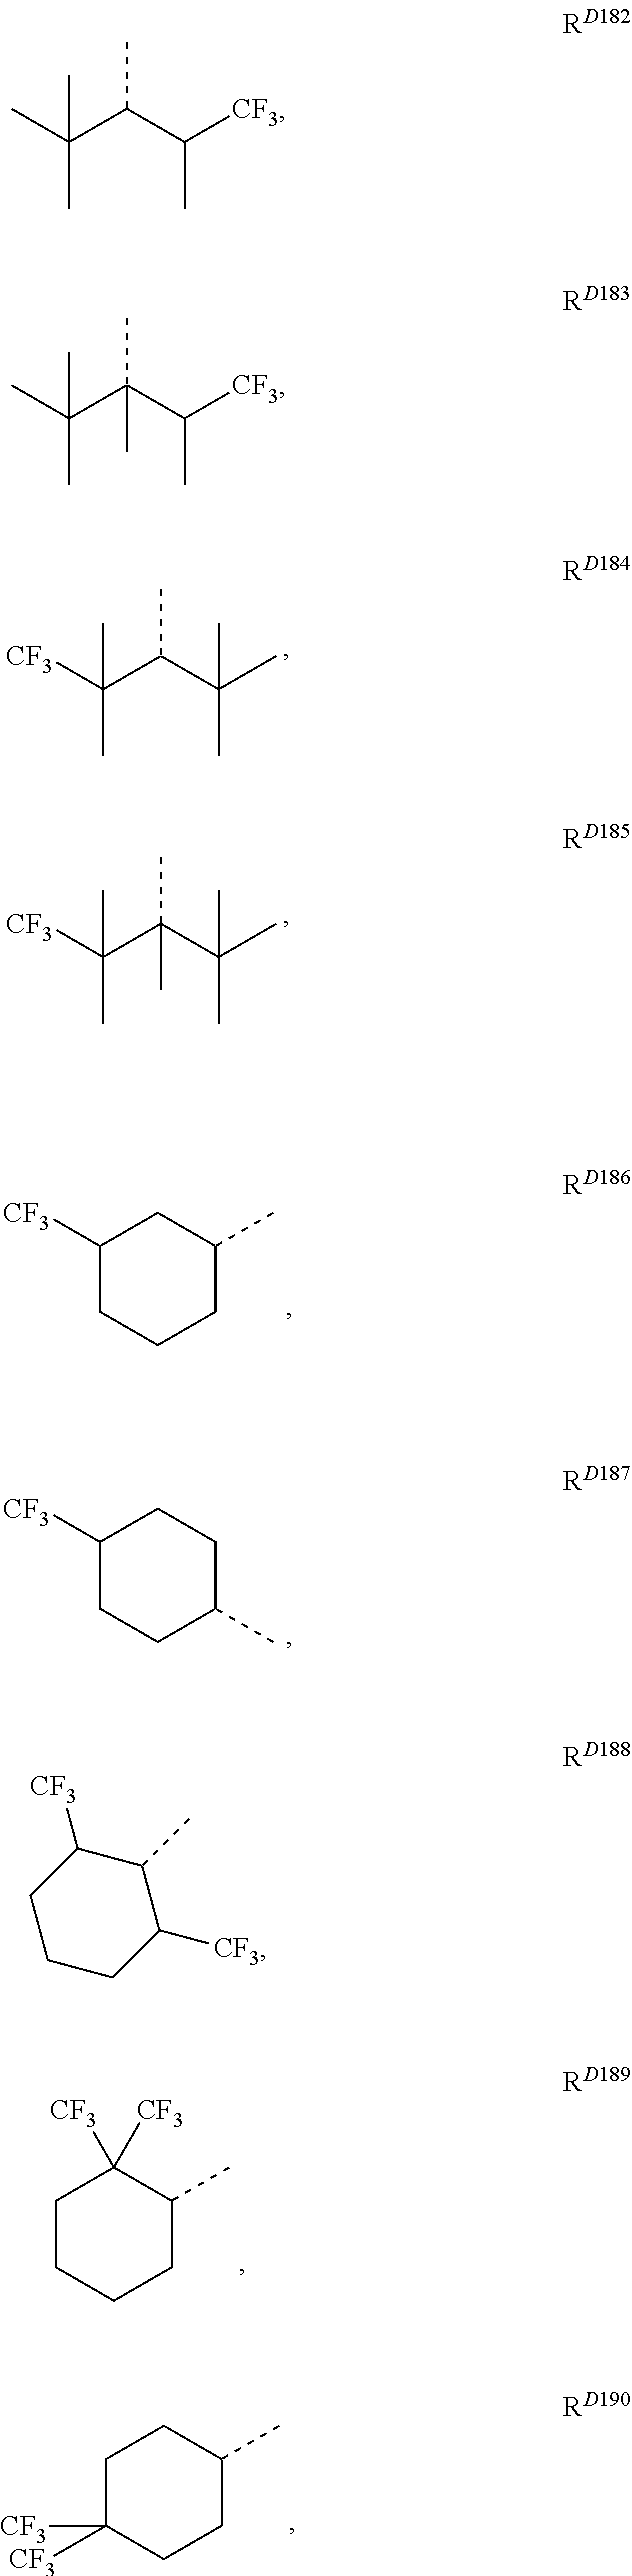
[CF3]C(C(C(C)(C)C)C)(C)C.[CF3]C(C(C(C)(C)C)(C)C)(C)C.[CF3]C1CCCC(C)C1.[CF3]C1CCC(C)CC1.C1([CF3])([CF3])CCCCC1C.C1CC([CF3])([CF3])CCC1C.CC(C(C([CF3])C)C)(C)C.CC(C(C([CF3])C)(C)C)(C)C.C1(C)C([CF3])CCCC1[CF3]
